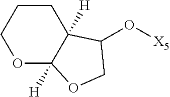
O1C2([H])C([H])(CCC1)C(O[X5])CO2
